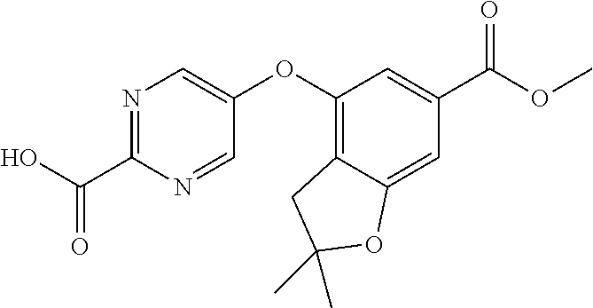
N1=C(C(O)=O)N=CC(OC2=C3C(=CC(C(OC)=O)=C2)OC(C)(C)C3)=C1
